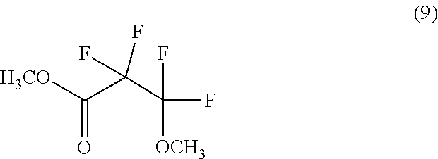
[H3CO]C(=O)C(C(F)(F)[OCH3])(F)F
